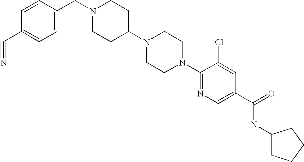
C1=CC(CN2CCC(N3CCN(C4=NC=C(C(=O)NC5CCCC5)C=C4Cl)CC3)CC2)=CC=C1C#N
